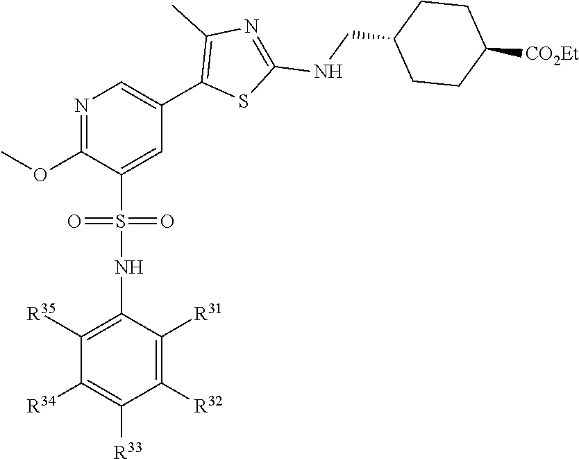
C1([R32])=C([R31])C(NS(=O)(=O)C2=CC(C3=C(C)N=C(NCC4CCC([CO2Et])CC4)S3)=CN=C2OC)=C([R35])C([R34])=C1[R33]
